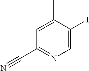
C1(I)=CN=C(C#N)C=C1C
